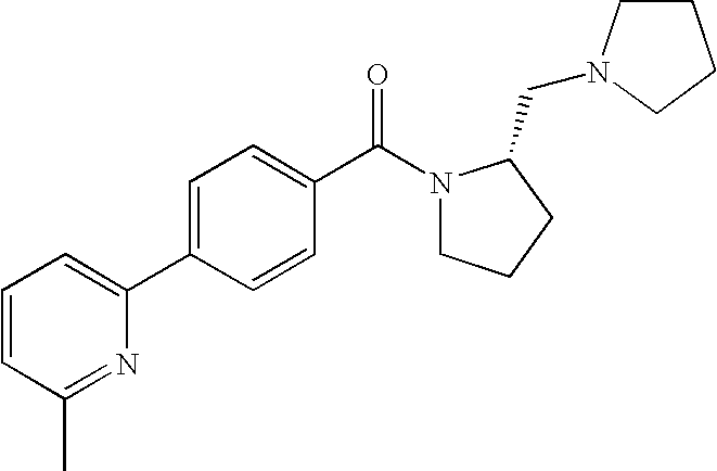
C1=CC(C)=NC(C2=CC=C(C(=O)N3CCCC3CN3CCCC3)C=C2)=C1
